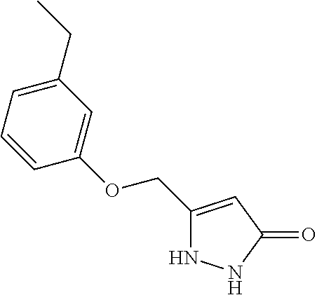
C1(COC2=CC(CC)=CC=C2)=CC(=O)NN1
